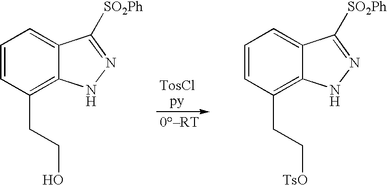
C1=CC(CCO)=C2C(=C1)C([SO2Ph])=NN2.C1=CC(CC[TsO])=C2C(=C1)C([SO2Ph])=NN2
